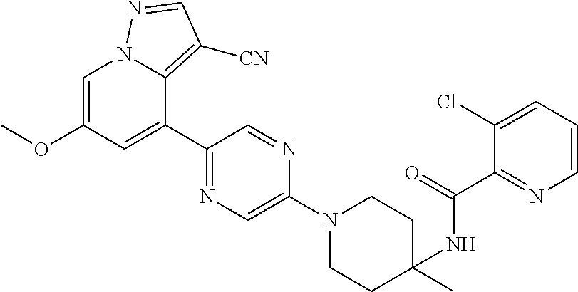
C1(C)(NC(C2=NC=CC=C2Cl)=O)CCN(C2=CN=C(C3=CC(OC)=CN4C3=C([CN])C=N4)C=N2)CC1
